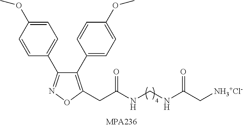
C1=CC(OC)=CC=C1C1=NOC(CC(NCNC(C[NH3+Cl-])=O)=O)=C1C1=CC=C(OC)C=C1
